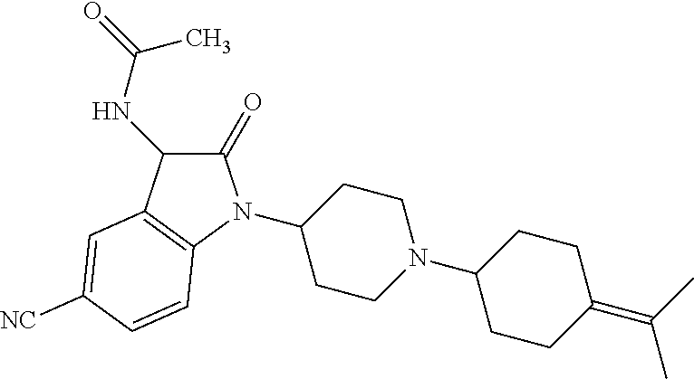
C1(N2C(=O)C(NC(=O)C)C3=C2C=CC([CN])=C3)CCN(C2CCC(=C(C)C)CC2)CC1
